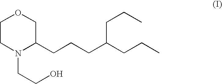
C1(CCCC(CCC)CCC)COCCN1CCO
